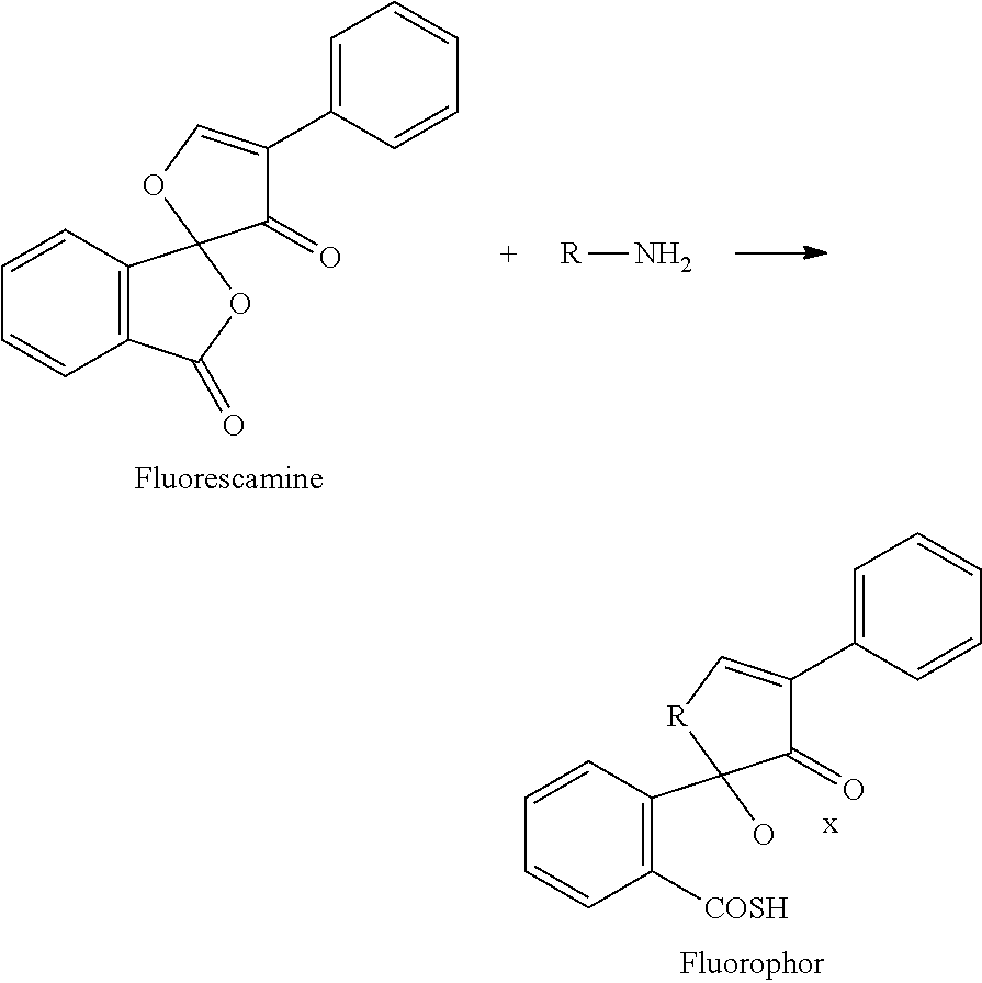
C1=CC(C2(O)C(=O)C(C3=CC=CC=C3)=C[R]2)=C([COSH])C=C1.C1=CC2=C(C=C1)C(=O)OC21C(=O)C(C2=CC=CC=C2)=CO1.[R]N
